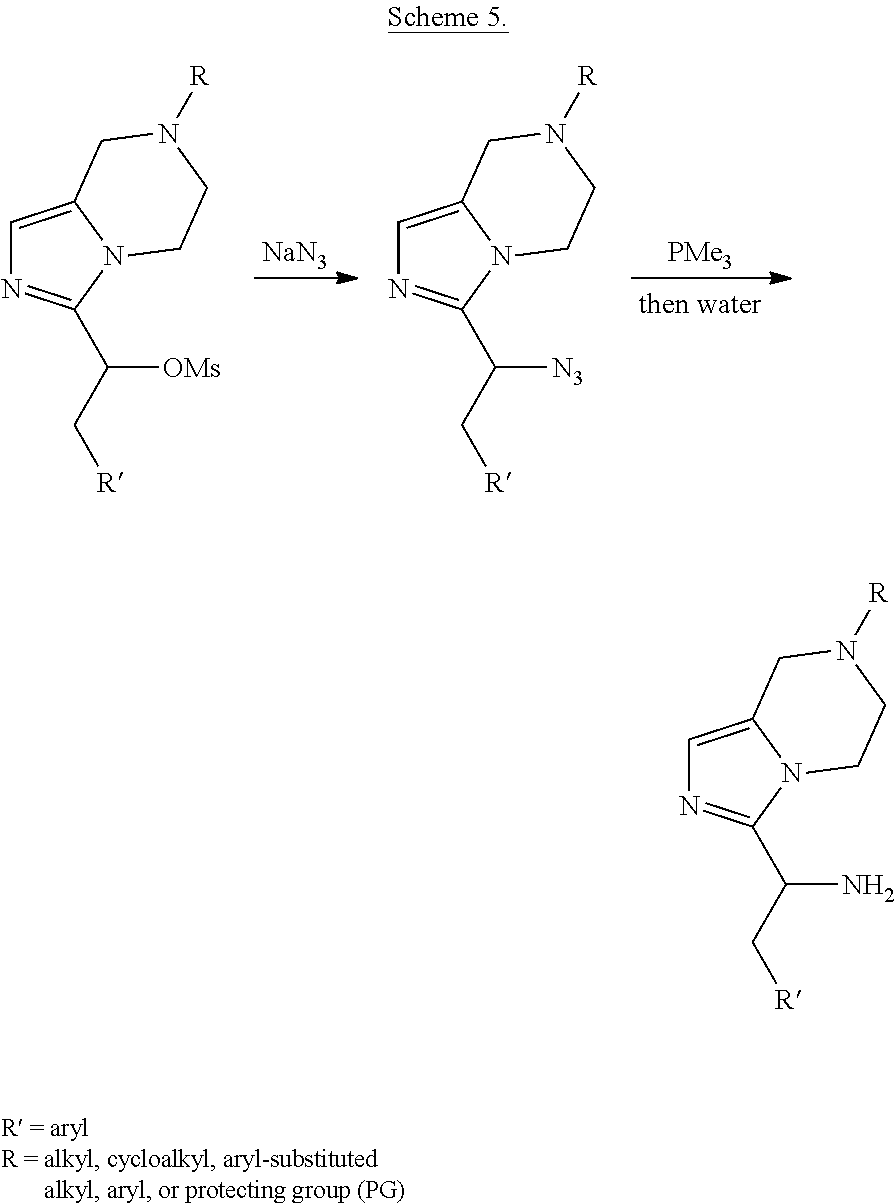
C1=C2N(C(C(C[R])[OMs])=N1)CCN([R])C2.C1=C2N(C(C(C[R])[N3])=N1)CCN([R])C2.[NaN3].[PMe3].C1=C2N(C(C(C[R])N)=N1)CCN([R])C2
